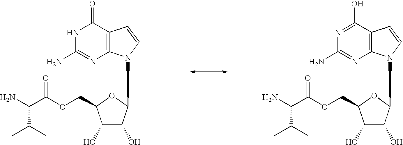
N1C(N)=NC2=C(C1=O)C=CN2C1C(O)C(O)C(COC(C(N)C(C)C)=O)O1.N1=C(O)C2=C(N=C1N)N(C1C(O)C(O)C(COC(C(N)C(C)C)=O)O1)C=C2
